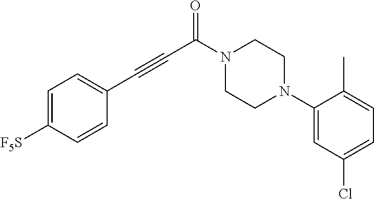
N1(C(C#CC2=CC=C([F5S])C=C2)=O)CCN(C2=CC(Cl)=CC=C2C)CC1
